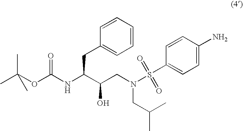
N(C(C(CN(S(=O)(=O)C1=CC=C(N)C=C1)CC(C)C)O)CC1=CC=CC=C1)C(=O)OC(C)(C)C
